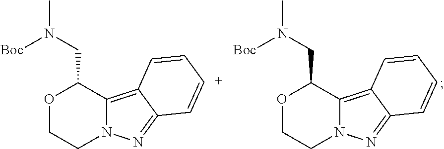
O1CCN2C(=C3C(=N2)C=[C+]C=C3)C1CN(C)[Boc].O1CCN2C(=C3C(=N2)C=CC=C3)C1CN(C)[Boc]
